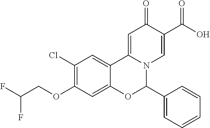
C1(Cl)=C(OCC(F)F)C=C2C(=C1)C1=CC(=O)C(C(O)=O)=CN1C(C1=CC=CC=C1)O2
